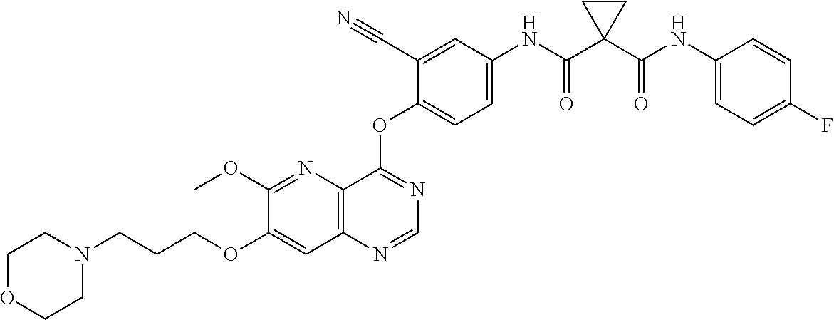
C12=C(N=CN=C1OC1=CC=C(NC(C3(C(NC4=CC=C(F)C=C4)=O)CC3)=O)C=C1C#N)C=C(OCCCN1CCOCC1)C(OC)=N2
